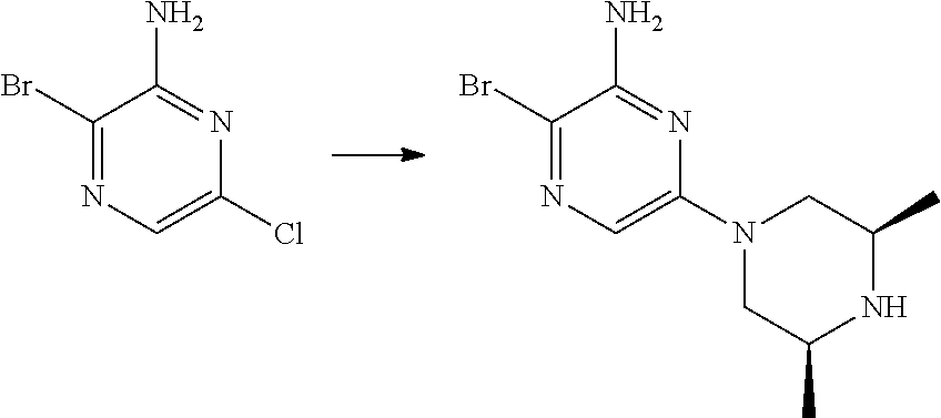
C1(Br)=NC=C(Cl)N=C1N.C1(Br)=NC=C(N2CC(C)NC(C)C2)N=C1N
